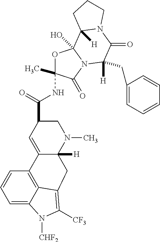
O1C(NC(C2C=C3C([H])(N(C)C2)CC2=C([CF3])N([CHF2])C4=CC=CC3=C42)=O)(C)C(=O)N2C1(O)C1([H])N(C(=O)C2(CC2=CC=CC=C2)[H])CCC1
